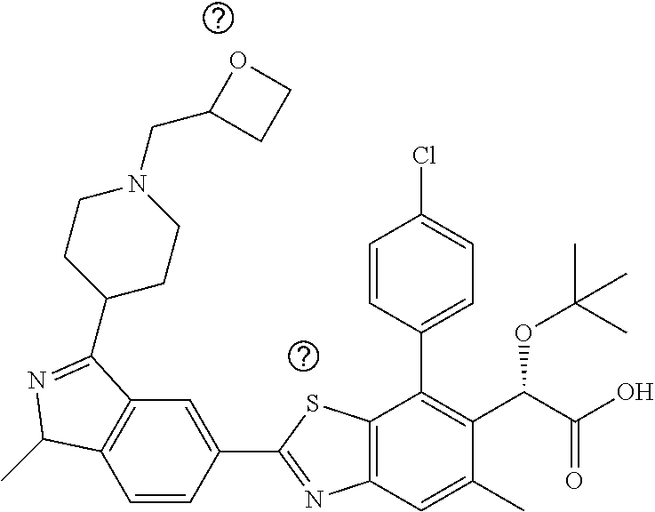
C1=CC(C2=NC3=C(S2)C(C2=CC=C(Cl)C=C2)=C(C(C(O)=O)OC(C)(C)C)C(C)=C3)=CC2=C1C(C)N=C2C1CCN(CC2CCO2)CC1
